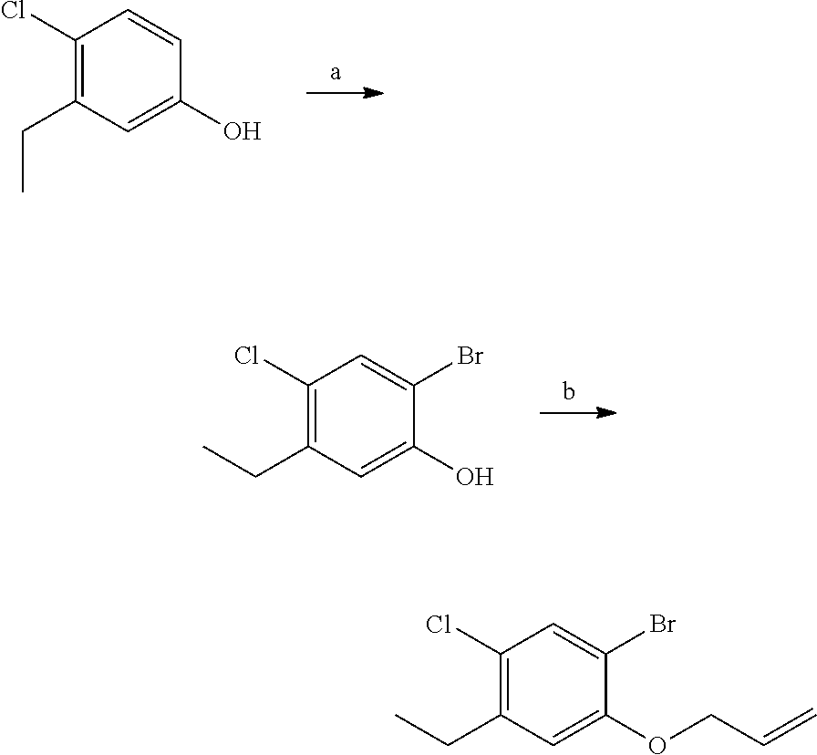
C1=CC(O)=CC(CC)=C1Cl.C1=C(Br)C(O)=CC(CC)=C1Cl.C1=C(Br)C(OCC=C)=CC(CC)=C1Cl
